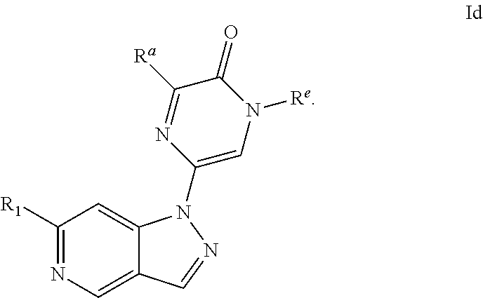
N1=C([R1])C=C2C(=C1)C=NN2C1=CN([Re])C(=O)C([Ra])=N1
